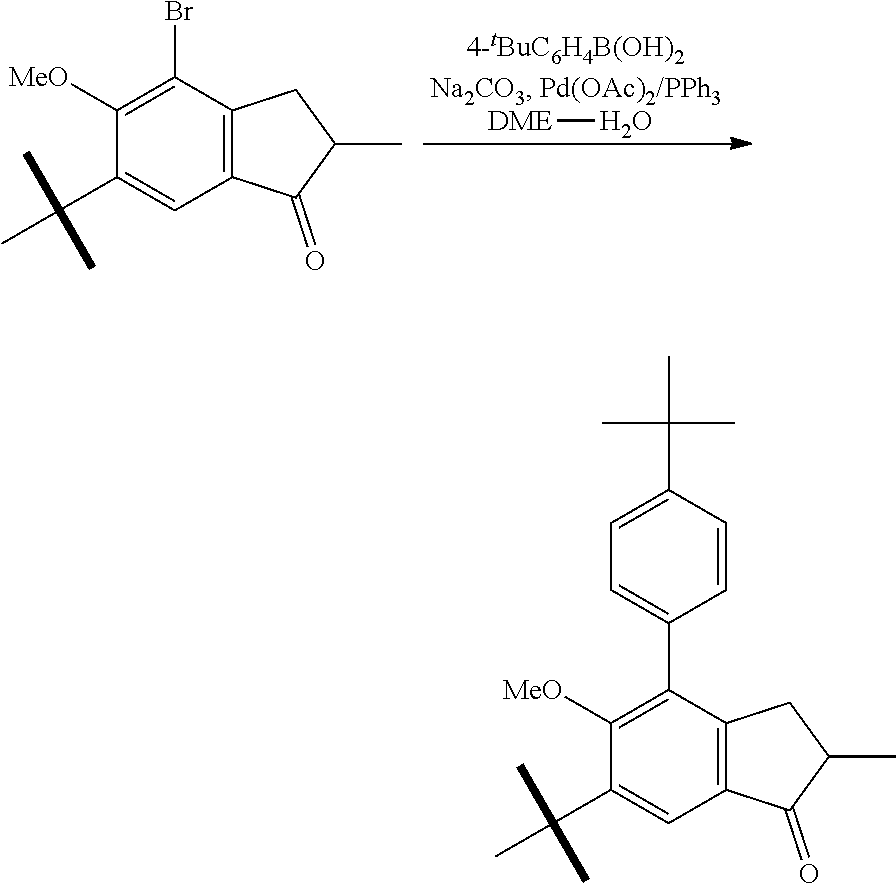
[DME]O.C1(C(C)(C)C)=CC2=C(C(Br)=C1[MeO])CC(C)C2=O.C1(C(C)(C)C)=CC2=C(C(C3=CC=C(C(C)(C)C)C=C3)=C1[MeO])CC(C)C2=O
